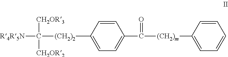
C1=CC([(CH2)2]C([R4R5N])([CH2OR3])[CH2OR2])=CC=C1C(=O)[(CH2)m]C1=CC=CC=C1
